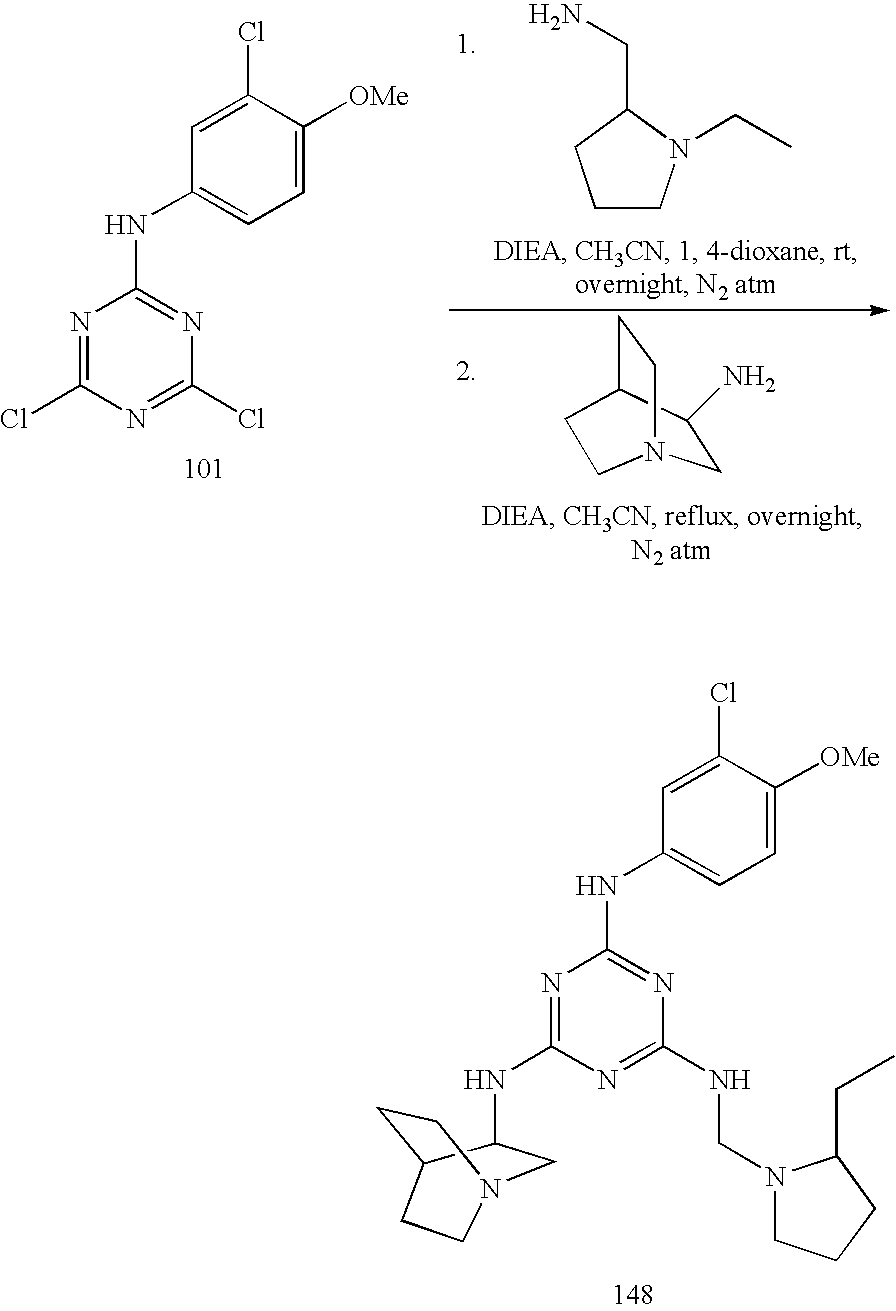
N1=C(NC2CN3CCC2CC3)N=C(NCN2CCCC2CC)N=C1NC1=CC=C([OMe])C(Cl)=C1.N1=C(Cl)N=C(Cl)N=C1NC1=CC=C([OMe])C(Cl)=C1.C1CN(CC)C(CN)C1.C1C(N)C2CCN1CC2
